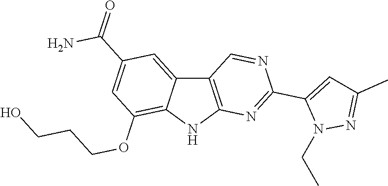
C12=C(NC3=C(OCCCO)C=C(C(=O)N)C=C13)N=C(C1=CC(C)=NN1CC)N=C2
